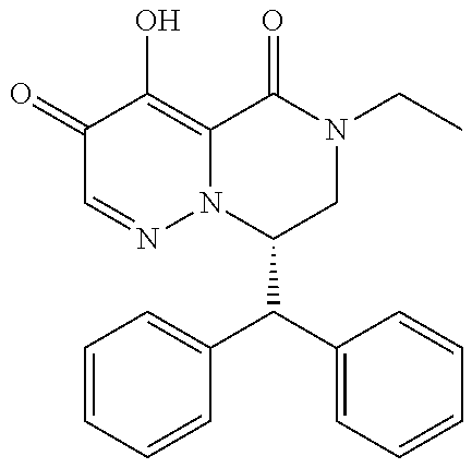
C1(C(C2=CC=CC=C2)C2=CC=CC=C2)CN(CC)C(=O)C2=C(O)C(=O)C=NN12
